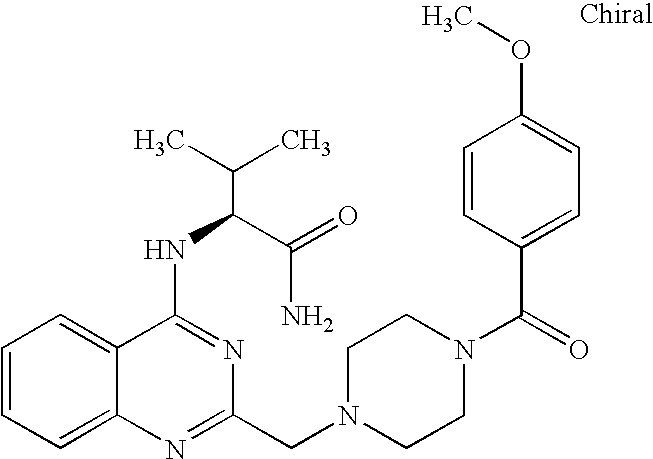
C1=CC=C2C(=C1)C(NC(C(N)=O)C(C)C)=NC(CN1CCN(C(=O)C3=CC=C(OC)C=C3)CC1)=N2
